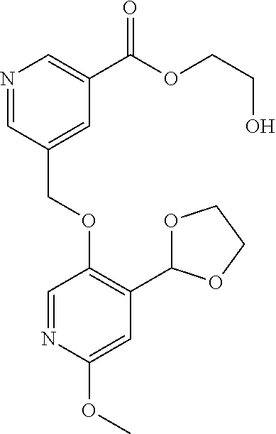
C(OC1=C(C2OCCO2)C=C(OC)N=C1)C1=CC(C(OCCO)=O)=CN=C1
